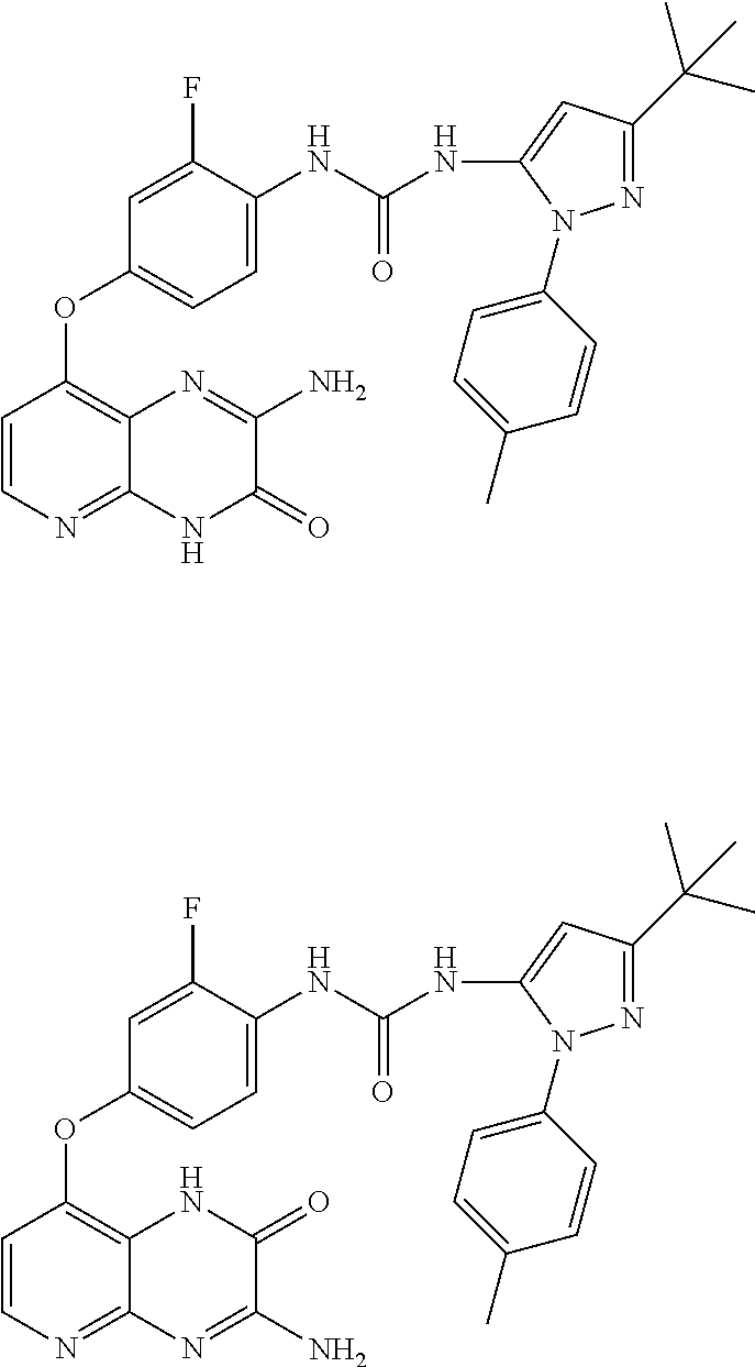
C1=CN=C2C(=C1OC1=CC=C(NC(NC3=CC(C(C)(C)C)=NN3C3=CC=C(C)C=C3)=O)C(F)=C1)N=C(N)C(=O)N2.C1=CN=C2C(=C1OC1=CC=C(NC(NC3=CC(C(C)(C)C)=NN3C3=CC=C(C)C=C3)=O)C(F)=C1)NC(=O)C(N)=N2
